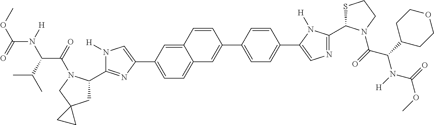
C1(C2CC3(CN2C(=O)C(C(C)C)N([H])C(=O)OC)CC3)=NC(C2=CC=C3C(=C2)C=CC(C2=CC=C(C4=CN=C(C5SCCN5C(=O)C(C5CCOCC5)N(C(OC)=O)[H])N4[H])C=C2)=C3)=CN1[H]
